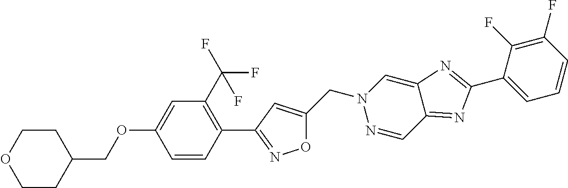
C1=CC(C2=NOC(CN3N=CC4=NC(C5=CC=CC(F)=C5F)=NC4=C3)=C2)=C(C(F)(F)F)C=C1OCC1CCOCC1
